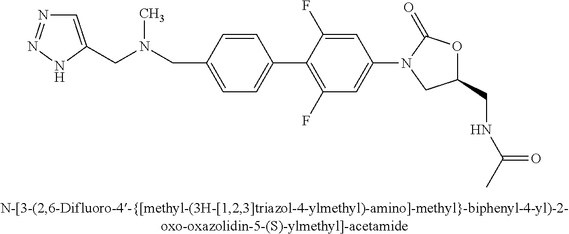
N(CC1=CC=C(C2=C(F)C=C(N3CC(CNC(C)=O)OC3=O)C=C2F)C=C1)(CC1=CN=NN1)C
